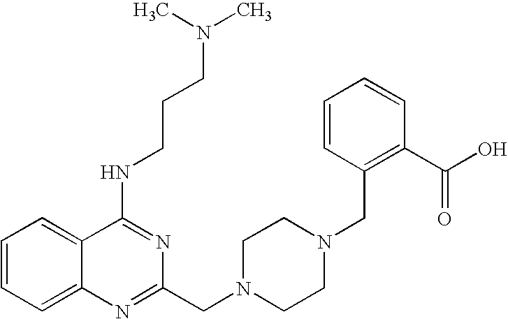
C1=CC=C2C(=C1)C(NCCCN(C)C)=NC(CN1CCN(CC3=C(C(O)=O)C=CC=C3)CC1)=N2
